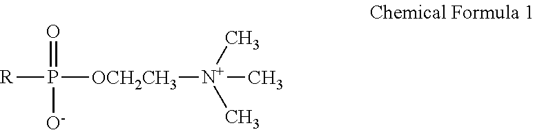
[R]P([OCH2CH3][N+](C)(C)C)(=O)[O-]
